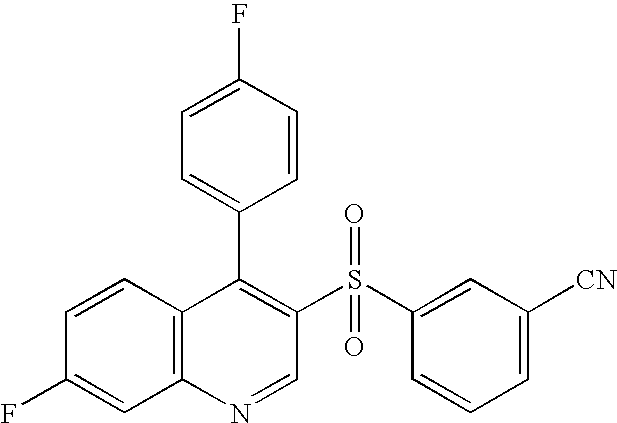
C12=C(C=CC(F)=C1)C(C1=CC=C(F)C=C1)=C(S(C1=CC([CN])=CC=C1)(=O)=O)C=N2
